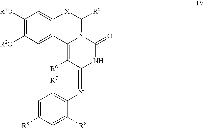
C1([R1O])=C([R2O])C=C2C(=C1)[X]C([R5])N1C2=C([R6])C(=NC2=C([R7])C=C([R9])C=C2[R8])NC1=O
